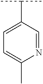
C1=C(C(C)C)C=NC(C)=C1
